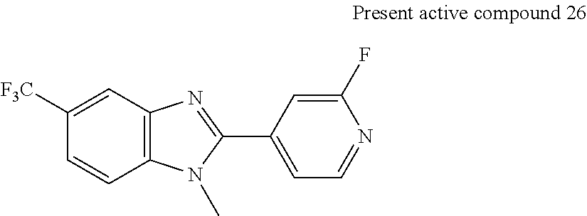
C12=C(C=C([F3C])C=C1)N=C(C1=CC=NC(F)=C1)N2C
